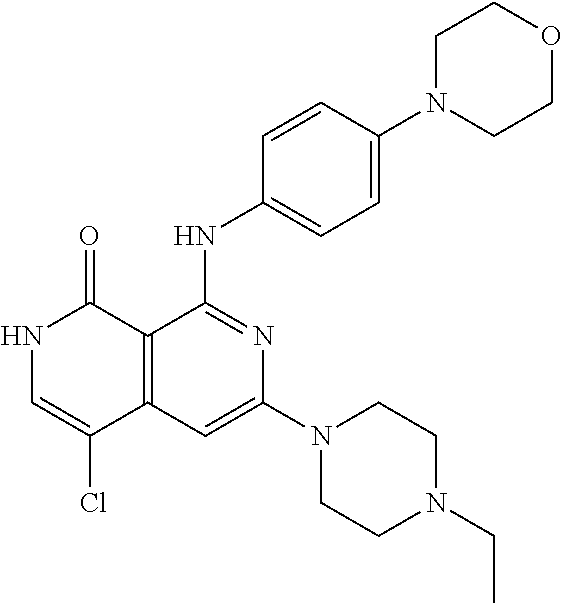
C1=CC(NC2=NC(N3CCN(CC)CC3)=CC3=C2C(=O)NC=C3Cl)=CC=C1N1CCOCC1
